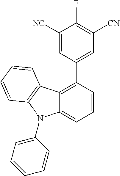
C1([NC])=CC(C2=C3C(=CC=C2)N(C2=CC=CC=C2)C2=C3C=CC=C2)=CC([CN])=C1F
